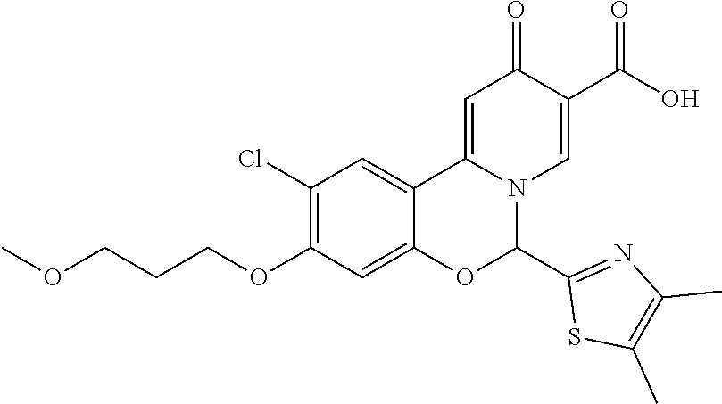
C1(Cl)=C(OCCCOC)C=C2C(=C1)C1=CC(=O)C(C(O)=O)=CN1C(C1=NC(C)=C(C)S1)O2
